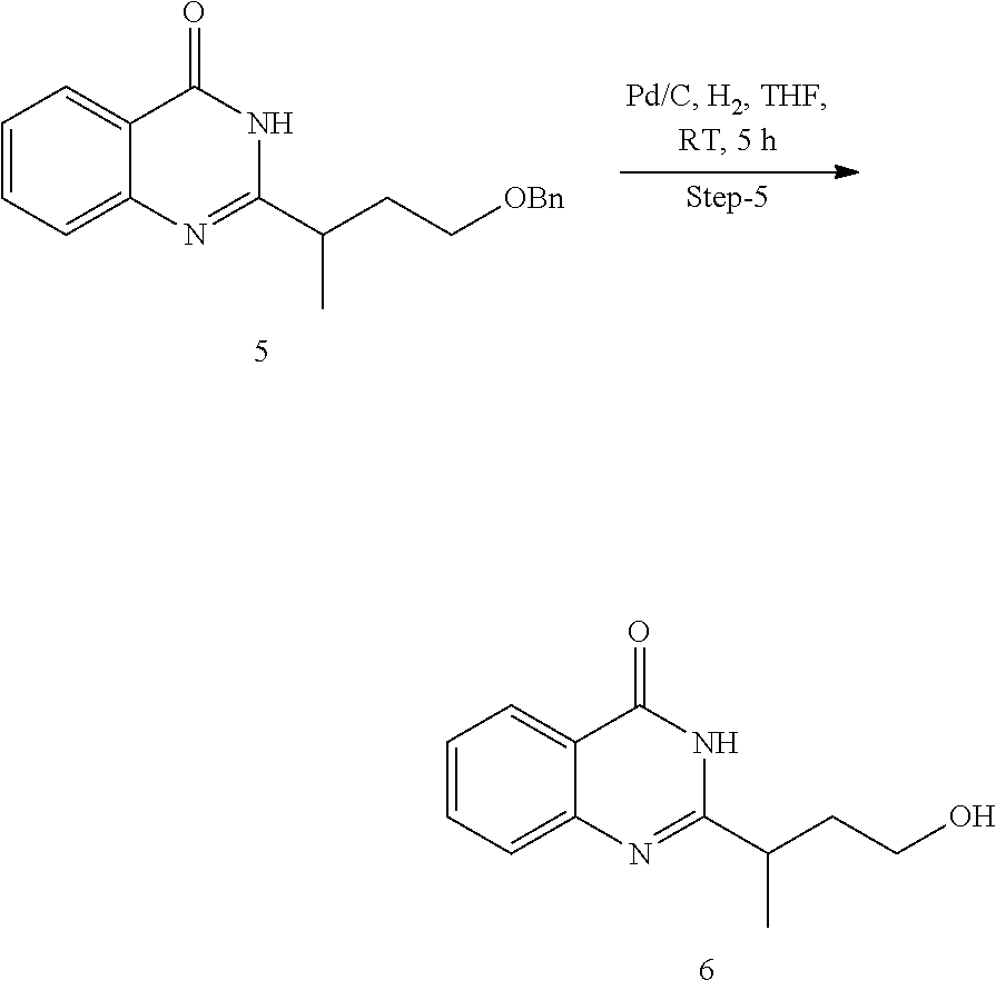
C1=CC=C2C(=C1)C(=O)NC(C(CCO)C)=N2.C1=CC=C2C(=C1)C(=O)NC(C(CC[OBn])C)=N2
